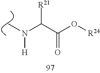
C(C(O[R24])=O)([R21])N([H])C
